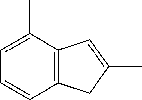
C1=C(C)C2=C(C=C1)CC(C)=C2
